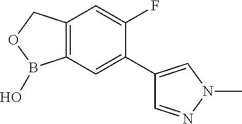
C12=C(COB1O)C=C(F)C(C1=CN(C)N=C1)=C2
